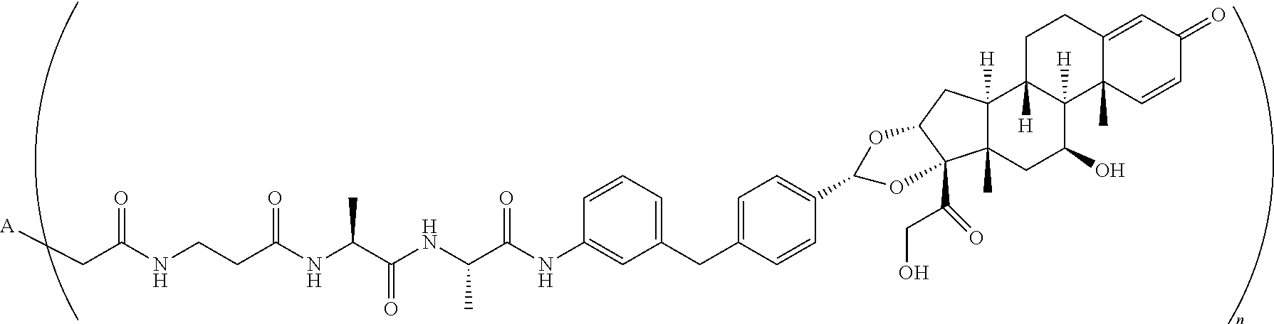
C(C(NC(C(NC(C(NC1=CC(CC2=CC=C(C3OC4C(C(CO)=O)(C5(C)C([H])(C4)C4([H])C([H])(C(O)C5)C5(C)C(=CC(=O)C=C5)CC4)O3)C=C2)=CC=C1)=O)C)=O)C)=O)CNC(C[A])=O
